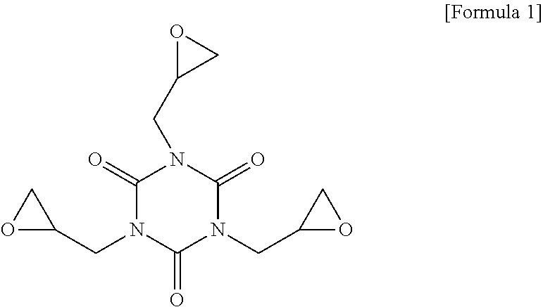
C1(=O)N(CC2CO2)C(=O)N(CC2OC2)C(=O)N1CC1CO1
